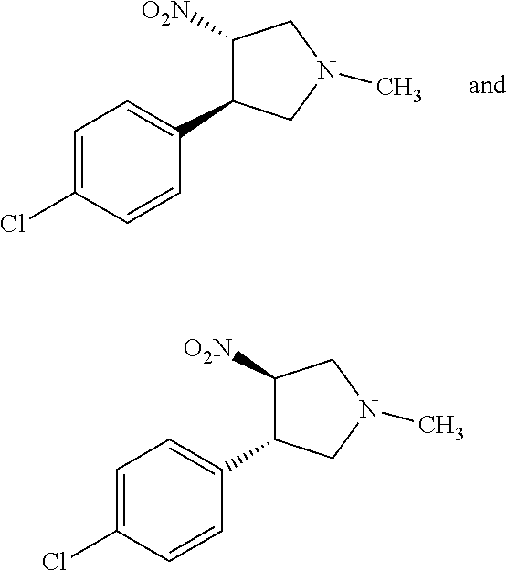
C1=C(Cl)C=CC(C2C([O2N])CN(C)C2)=C1.C1=C(Cl)C=CC(C2C([O2N])CN(C)C2)=C1
